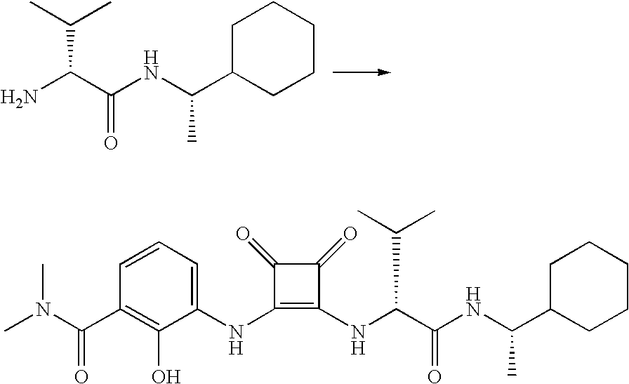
NC(C(NC(C1CCCCC1)C)=O)C(C)C.CN(C(C1=C(O)C(NC2=C(NC(C(NC(C3CCCCC3)C)=O)C(C)C)C(=O)C2=O)=CC=C1)=O)C
